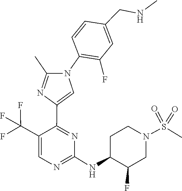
N(C1=NC=C(C(F)(F)F)C(C2=CN(C3=C(F)C=C(CNC)C=C3)C(C)=N2)=N1)C1C(F)CN(S(=O)(=O)C)CC1
